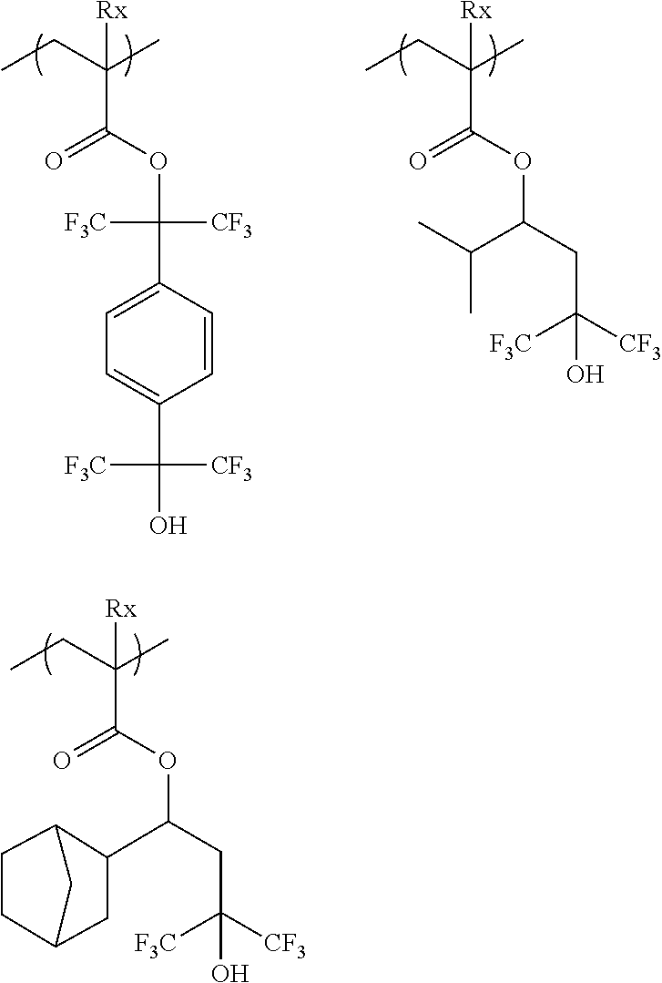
C(C(OC(CC([CF3])([F3C])O)C1C2CCC(C1)C2)=O)(CC)(C)[Rx].C(C(OC([CF3])([F3C])C1=CC=C(C([CF3])([F3C])O)C=C1)=O)(CC)(C)[Rx].C(C(OC(CC([CF3])([F3C])O)C(C)C)=O)(CC)(C)[Rx]
